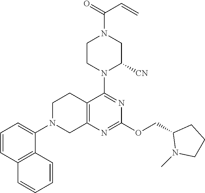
C12=C(N=C(OCC3N(C)CCC3)N=C1N1C([CN])CN(C(C=C)=O)CC1)CN(C1=CC=CC3=C1C=CC=C3)CC2
